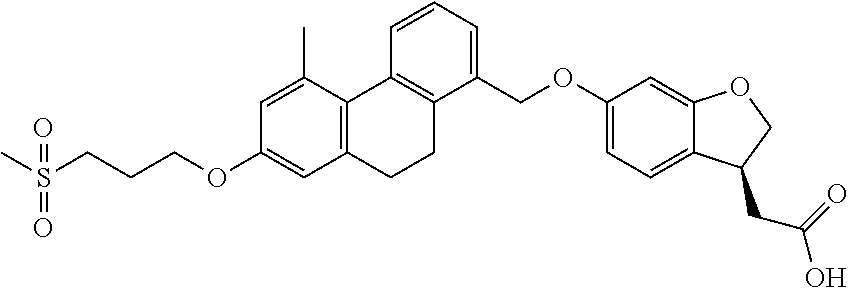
C12=C(C(C)=CC(OCCCS(C)(=O)=O)=C1)C1=C(C(COC3=CC=C4C(=C3)OCC4CC(O)=O)=CC=C1)CC2
